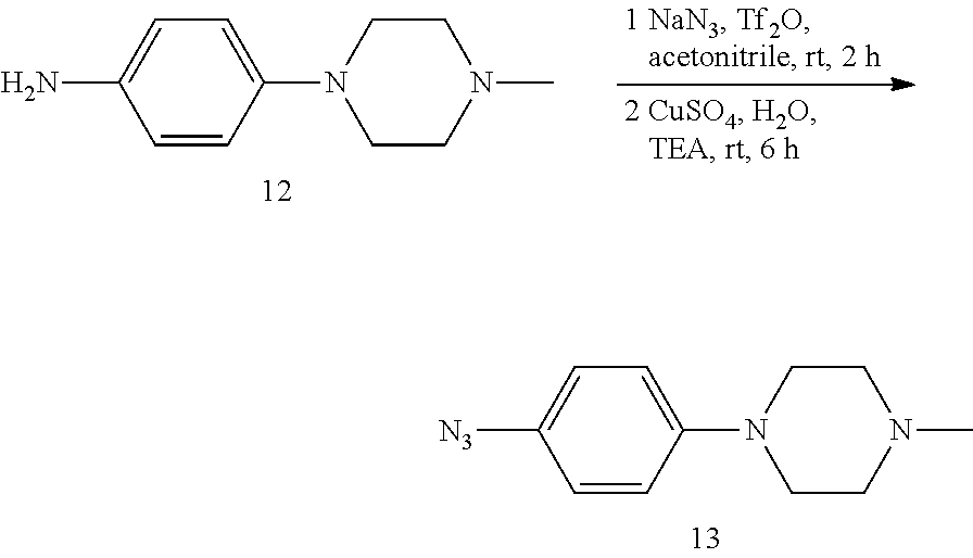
C1=CC(N2CCN(C)CC2)=CC=C1N.C1=CC(N2CCN(C)CC2)=CC=C1[N3]
